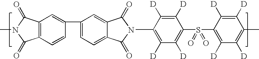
C1(=O)N(C2=C([D])C([D])=C(S(C3=C([D])C([D])=C(C)C([D])=C3[D])(=O)=O)C([D])=C2[D])C(=O)C2=CC(C3=CC4=C(C(=O)N(C)C4=O)C=C3)=CC=C12
